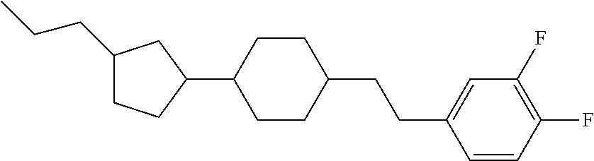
C1(CCC)CCC(C2CCC(CCC3=CC(F)=C(F)C=C3)CC2)C1
